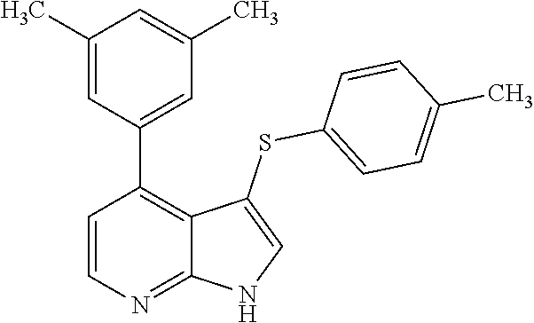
C1=CN=C2C(=C1C1=CC(C)=CC(C)=C1)C(SC1=CC=C(C)C=C1)=CN2
